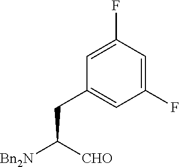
C1=C(F)C=C(F)C=C1CC([Bn2N])[CHO]
